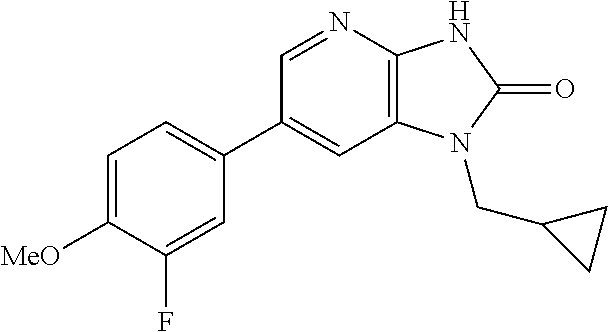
C1(C2=CC=C([MeO])C(F)=C2)=CC2=C(N=C1)NC(=O)N2CC1CC1
